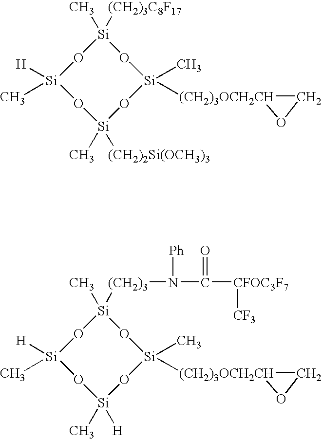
[Si]1(C)([(CH2)3C8F17])O[Si]([H])(C)O[Si](C)([(CH2)2Si(OCH3)3])O[Si]([(CH2)3OCH2CH]2CO2)(C)O1.[Si]1(C)([(CH2)3]N(C([CFOC3F7][CF3])=O)[Ph])O[Si]([H])(C)O[Si](C)([H])O[Si]([(CH2)3OCH2CH]2CO2)(C)O1
